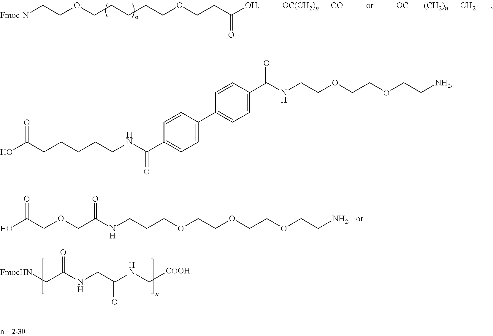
[FmocHN]CC(NCC(NC[COOH])=O)=O.[Fmoc-N]CCOCCCCCOCCC([OH])=O.C[OC(CH2)n][CO]C.C[OC][(CH2)n]CC.OC(COCC(NCCCOCCOCCOCC[NH2])=O)=O.OC(CCCCCNC(C1=CC=C(C2=CC=C(C(NCCOCCOCC[NH2])=O)C=C2)C=C1)=O)=O
